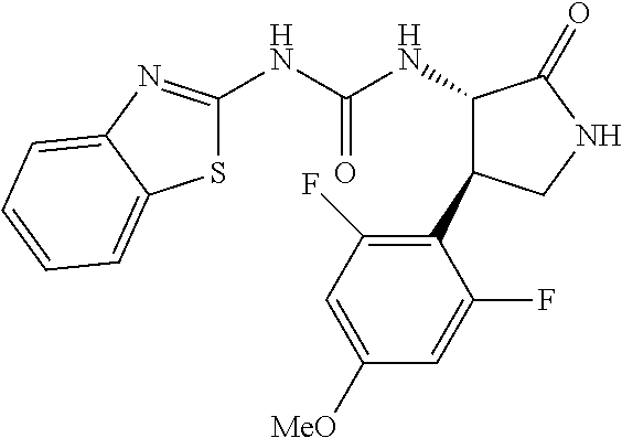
S1C(NC(NC2C(C3=C(F)C=C([MeO])C=C3F)CNC2=O)=O)=NC2=CC=CC=C12
